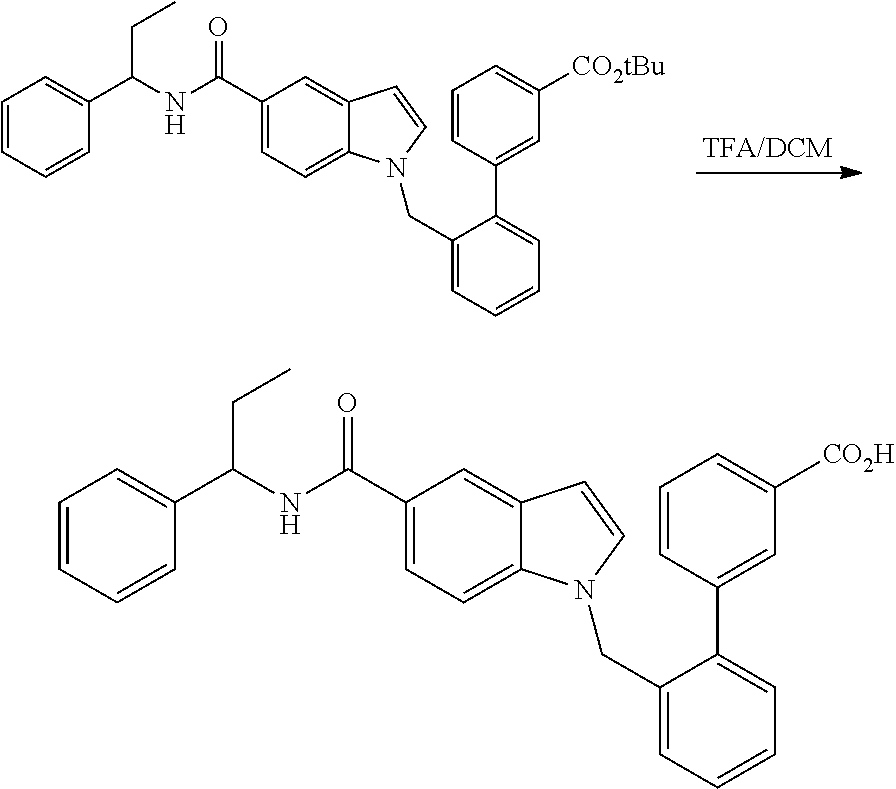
C1=CC=CC(C(NC(C2=CC=C3C(=C2)C=CN3CC2=CC=CC=C2C2=CC([CO2tBu])=CC=C2)=O)CC)=C1.C1=CC=CC(C(NC(C2=CC=C3C(=C2)C=CN3CC2=CC=CC=C2C2=CC([CO2H])=CC=C2)=O)CC)=C1
